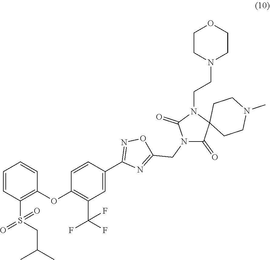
C1=CC(S(CC(C)C)(=O)=O)=C(OC2=C(C(F)(F)F)C=C(C3=NOC(CN4C(=O)C5(N(CCN6CCOCC6)C4=O)CCN(C)CC5)=N3)C=C2)C=C1
